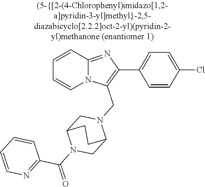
N12C(=NC(C3=CC=C(Cl)C=C3)=C1CN1CC3N(C(=O)C4=NC=CC=C4)CC1CC3)C=CC=C2
